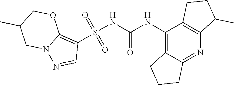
S(NC(NC1=C2C(=NC3=C1CCC3C)CCC2)=O)(C1=C2N(N=C1)CC(C)CO2)(=O)=O
